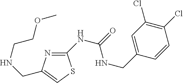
C1(NC(=O)NCC2=CC(Cl)=C(Cl)C=C2)=NC(CNCCOC)=CS1
